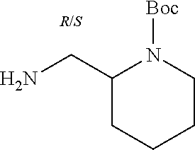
C1(CN)CCCCN1[Boc]
